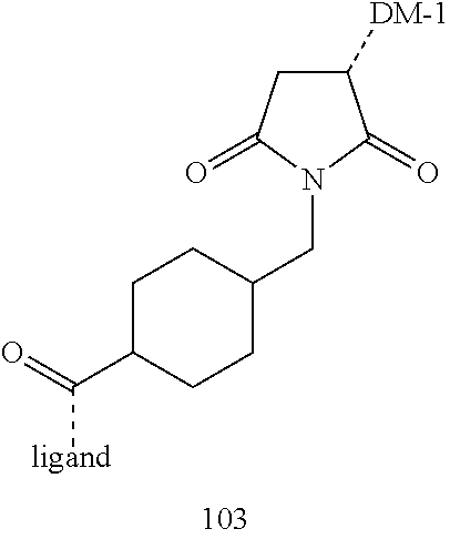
C1([DM-1])CC(=O)N(CC2CCC(C(=O)[ligand])CC2)C1=O
